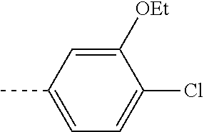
C1([OEt])=CC(C)=CC=C1Cl
